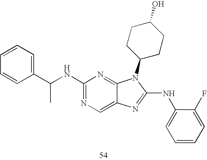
CC(NC1=NC=C2C(=N1)N(C1CCC(O)CC1)C(NC1=CC=CC=C1F)=N2)C1=CC=CC=C1
